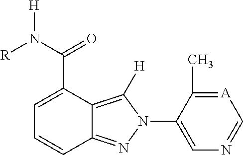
C12=NN(C3=CN=C[A]=C3C)C([H])=C1C(C(=O)N([R])[H])=CC=C2
